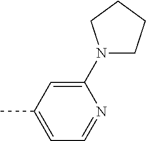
C1(N2CCCC2)=CC(C)=CC=N1
